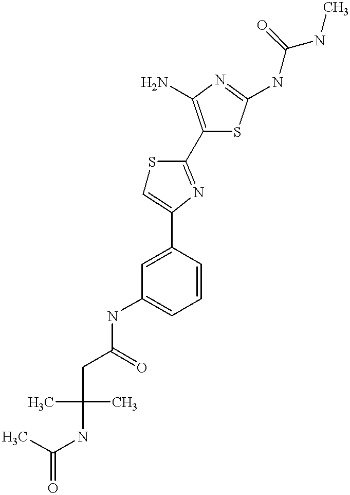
C(C(=O)NC1=CC=CC(C2=CSC(C3=C(N)N=C(NC(NC)=O)S3)=N2)=C1)C(NC(=O)C)(C)C
